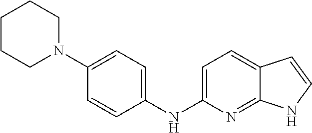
C1=C(NC2=CC=C(N3CCCCC3)C=C2)N=C2C(=C1)C=CN2
